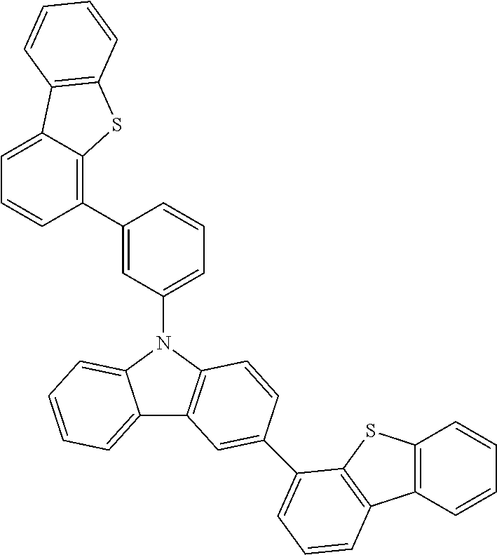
C12=CC=CC=C1N(C1=CC=CC(C3=C4C(=CC=C3)C3=C(S4)C=CC=C3)=C1)C1=C2C=C(C2=CC=CC3=C2SC2=C3C=CC=C2)C=C1
